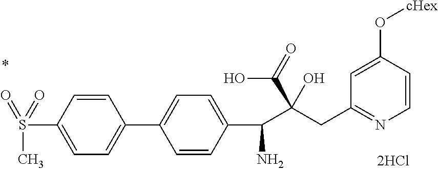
C1=CC(O[cHex])=CC(CC(C(C2=CC=C(C3=CC=C(S(=O)(C)=O)C=C3)C=C2)N)(C(=O)O)O)=N1
